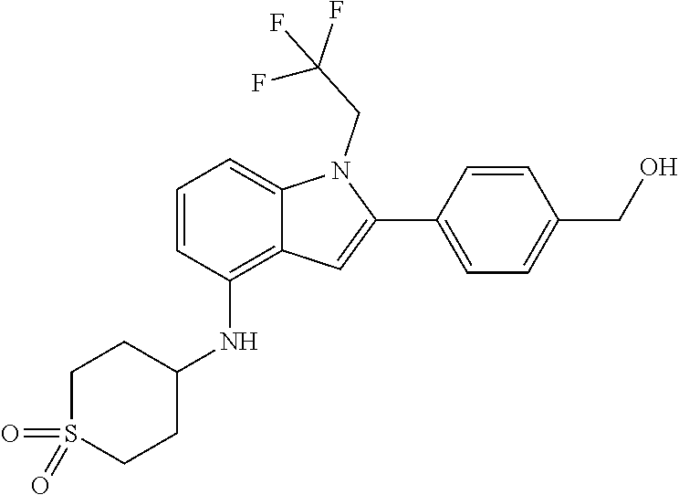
O=S1(=O)CCC(NC2=C3C(=CC=C2)N(CC(F)(F)F)C(C2=CC=C(CO)C=C2)=C3)CC1
